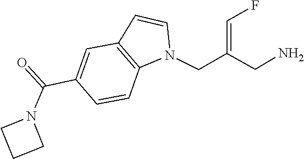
N1(C(C2=CC3=C(N(CC(=CF)CN)C=C3)C=C2)=O)CCC1
